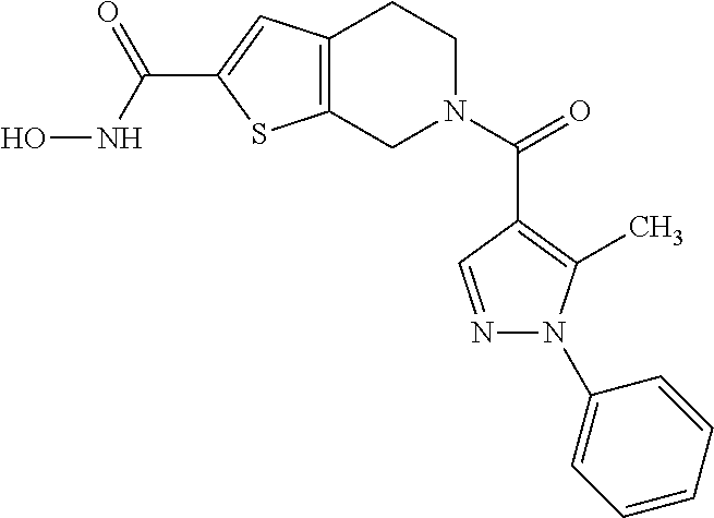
C12=C(CN(C(=O)C3=C(C)N(C4=CC=CC=C4)N=C3)CC1)SC(C(NO)=O)=C2
